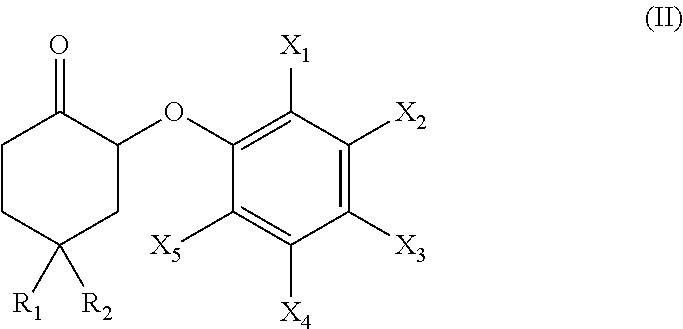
C1CC([R1])([R2])CC(OC2=C([X1])C([X2])=C([X3])C([X4])=C2[X5])C1=O
